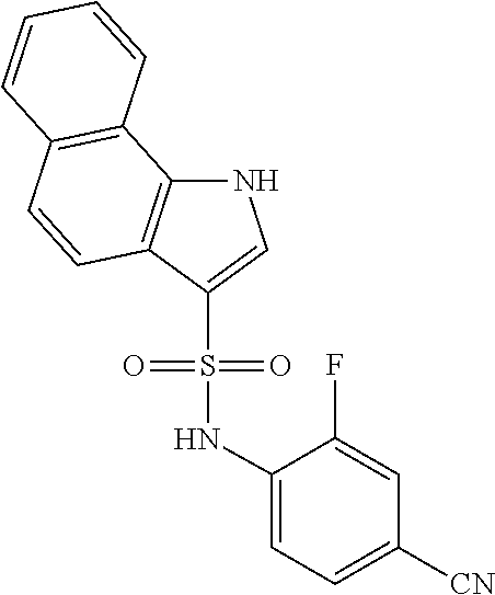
C1=CC2=C(C3=C1C=CC=C3)NC=C2S(=O)(=O)NC1=CC=C([CN])C=C1F
